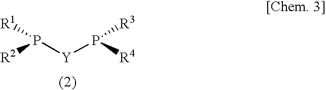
P([Y]P([R4])[R3])([R2])[R1]
